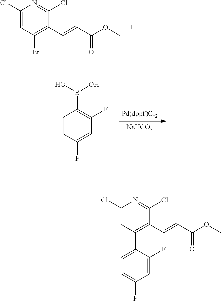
BrC1=C(C=CC(OC)=O)C(Cl)=NC(Cl)=C1.[Pd(dppf)Cl2].[NaHCO3].C1(B(O)O)=C(F)C=C(F)C=C1.C1(C2=C(C=CC(OC)=O)C(Cl)=NC(Cl)=C2)=CC=C(F)C=C1F
